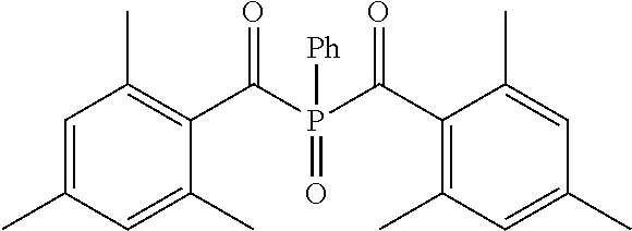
C1=C(C)C=C(C)C(C(P(C(C2=C(C)C=C(C)C=C2C)=O)(=O)[Ph])=O)=C1C
